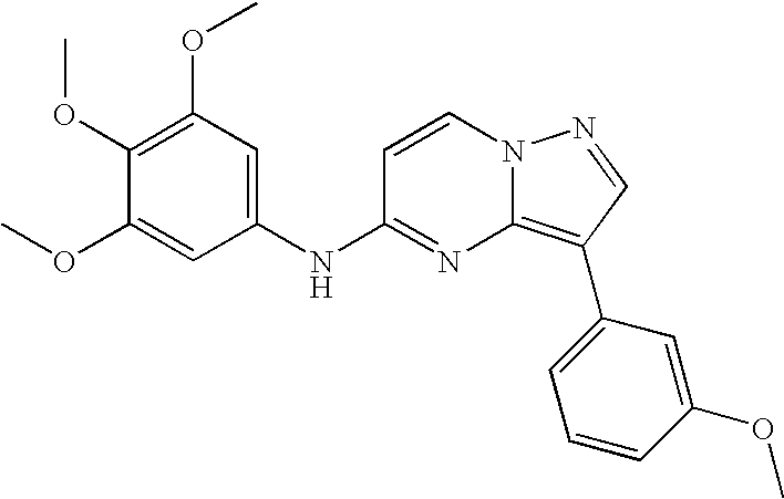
C1(OC)=C(OC)C=C(NC2=NC3=C(C4=CC=CC(OC)=C4)C=NN3C=C2)C=C1OC
